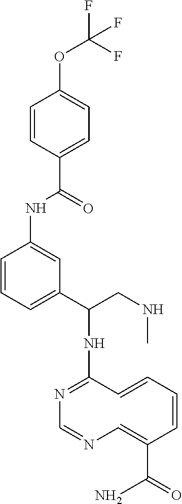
N1=C(NC(CNC)C2=CC=CC(NC(C3=CC=C(OC(F)(F)F)C=C3)=O)=C2)C=CC=CC(C(=O)N)=CN=C1
